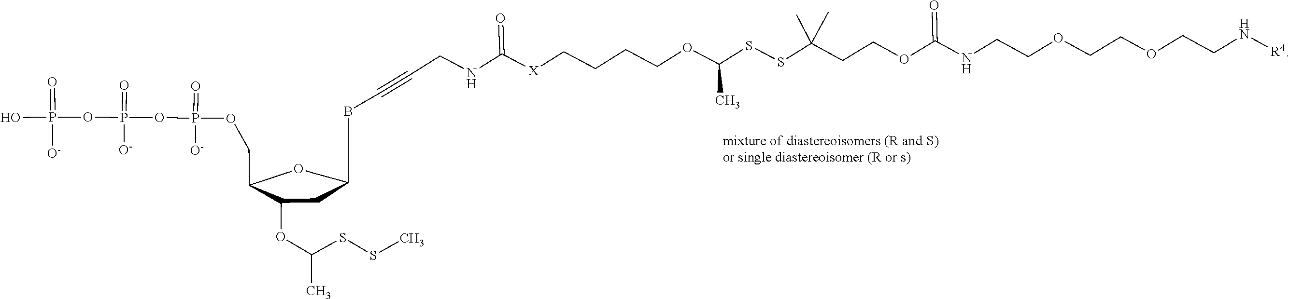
OP(=O)([O-])OP(OP(OCC1C(OC(C)SSC)CC(CBC#CCNC(=O)[X]CCCCOC(C)SSC(C)(CCOC(NCCOCCOCCN[R4])=O)C)CO1)(=O)[O-])(=O)[O-]
